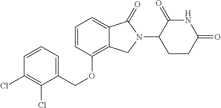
C(OC1=C2C(=CC=C1)C(=O)N(C1C(=O)NC(=O)CC1)C2)C1=CC=CC(Cl)=C1Cl
